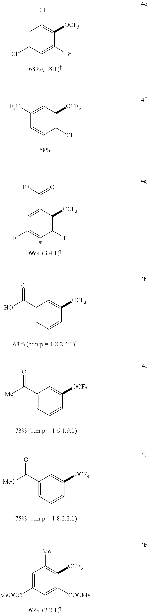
C1=C(Cl)C=C(Br)C([OCF3])=C1Cl.C1([F3C])=CC([OCF3])=C(Cl)C=C1.C1=C(C(O)=O)C([OCF3])=C(F)C=C1F.C1(C(O)=O)=CC=CC([OCF3])=C1.C1(C([Me])=O)=CC=CC([OCF2])=C1.C1(C([MeO])=O)=CC=CC([OCF3])=C1.C1=C([MeOOC])C=C([COOMe])C([OCF3])=C1[Me]
